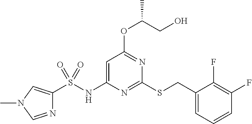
S(NC1=CC(OC(CO)C)=NC(SCC2=CC=CC(F)=C2F)=N1)(=O)(=O)C1=CN(C)C=N1
